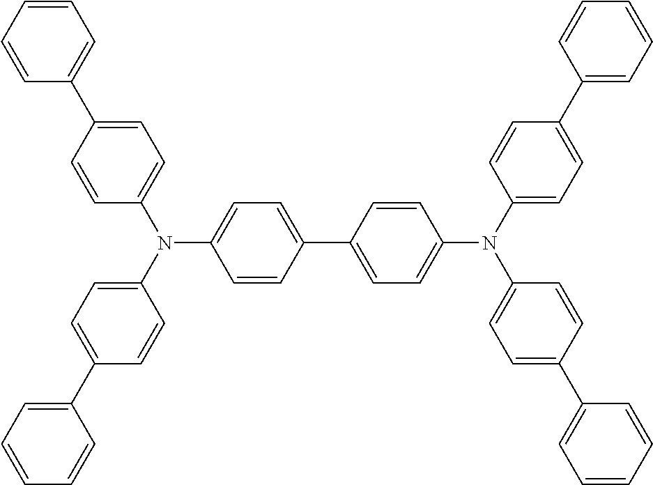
C1=CC=CC=C1C1=CC=C(N(C2=CC=C(C3=CC=C(N(C4=CC=C(C5=CC=CC=C5)C=C4)C4=CC=C(C5=CC=CC=C5)C=C4)C=C3)C=C2)C2=CC=C(C3=CC=CC=C3)C=C2)C=C1
